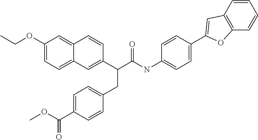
C1=CC2=C(C=C1)OC(C1=CC=C(NC(=O)C(CC3=CC=C(C(=O)OC)C=C3)C3=CC4=CC=C(OCC)C=C4C=C3)C=C1)=C2
